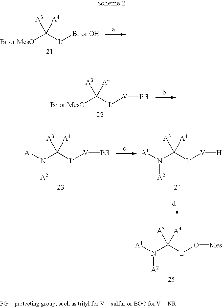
N(C([L]O[Mes])([A3])[A4])([A1])[A2].[Br or MesO]C([L][Br or OH])([A3])[A4].[Br or MesO]C([L][V][PG])([A3])[A4].N(C([L][V][PG])([A3])[A4])([A1])[A2].N(C([L][V][H])([A3])[A4])([A1])[A2]
